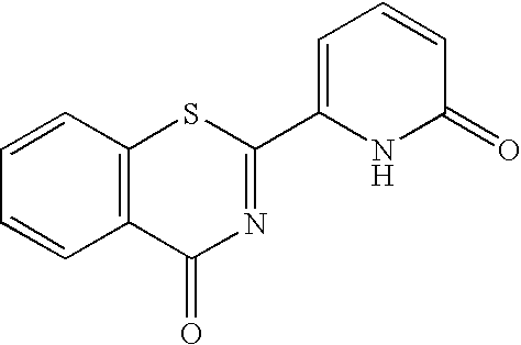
C1=C(C2=NC(=O)C3=C(S2)C=CC=C3)NC(=O)C=C1
